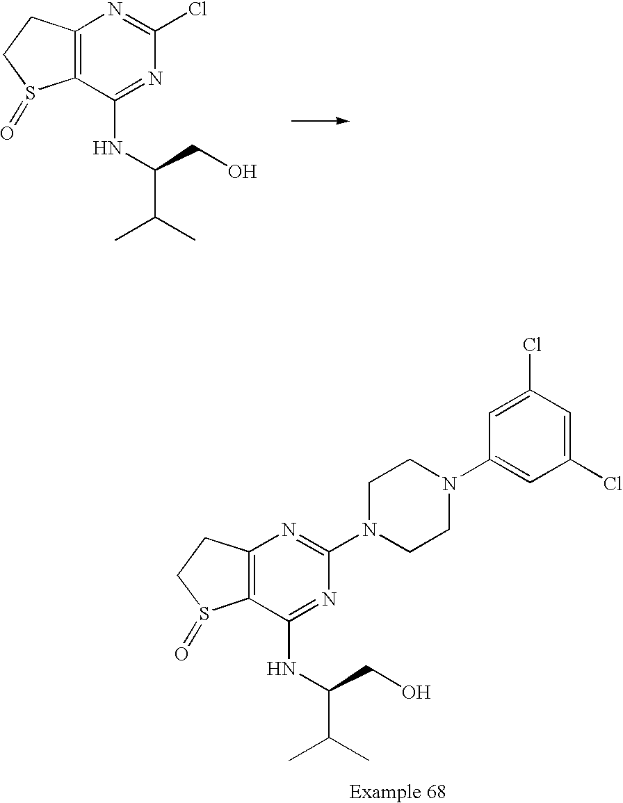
C12=C(C(NC(CO)C(C)C)=NC(Cl)=N1)S(=O)CC2.C12=C(C(NC(CO)C(C)C)=NC(N3CCN(C4=CC(Cl)=CC(Cl)=C4)CC3)=N1)S(=O)CC2
